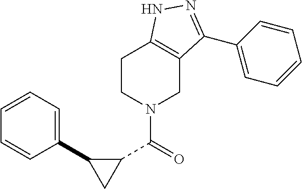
C1(C(=O)N2CC3=C(CC2)NN=C3C2=CC=CC=C2)C(C2=CC=CC=C2)C1
